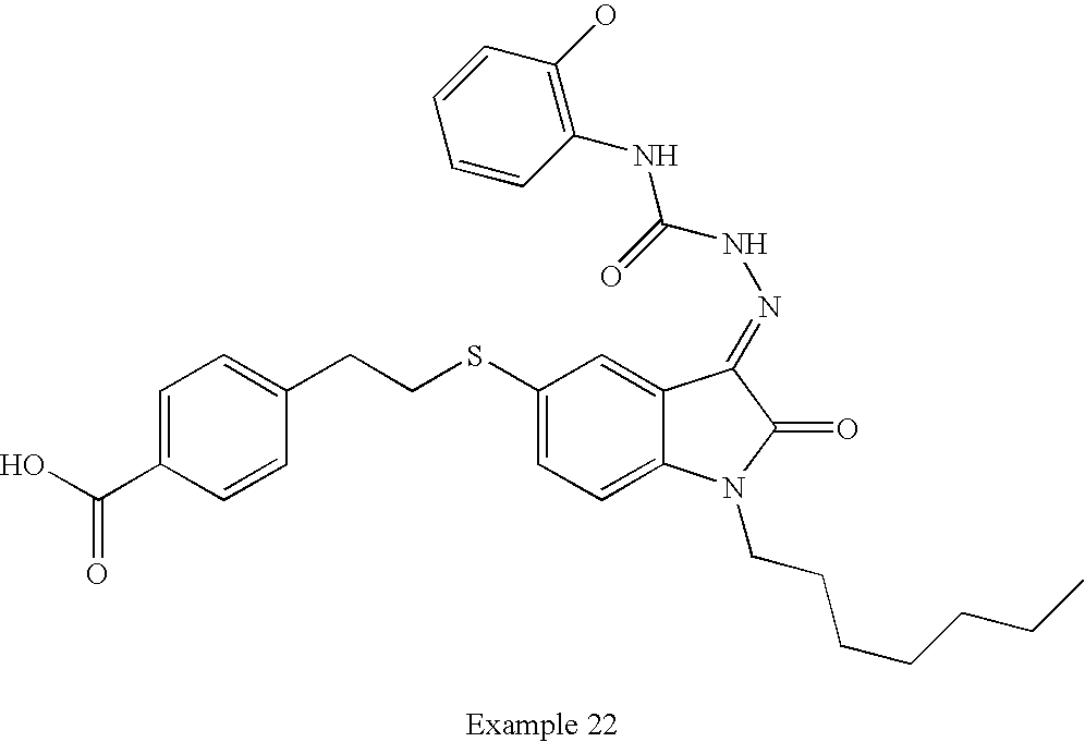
C1=C(C(O)=O)C=CC(CCSC2=CC=C3C(=C2)C(=NNC(NC2=C(O)C=CC=C2)=O)C(=O)N3CCCCCCC)=C1
